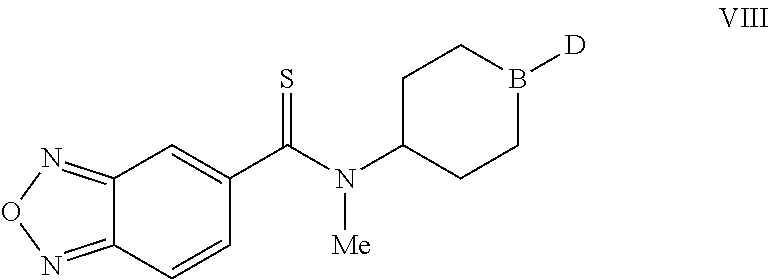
C1C(N(C(C2=CC3=NON=C3C=C2)=S)[Me])CCB([D])C1
